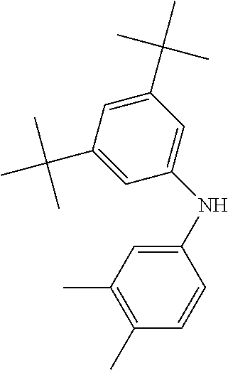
C1(C(C)(C)C)=CC(C(C)(C)C)=CC(NC2=CC(C)=C(C)C=C2)=C1
